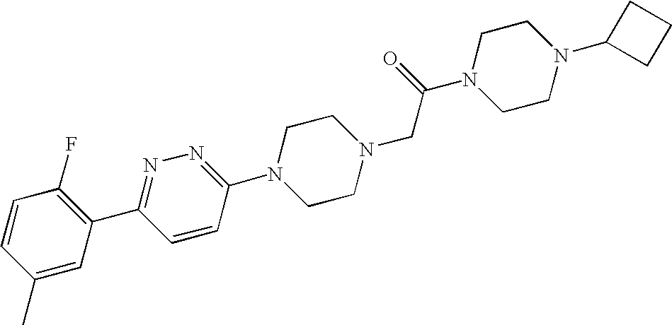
C1(C)=CC(C2=NN=C(N3CCN(CC(N4CCN(C5CCC5)CC4)=O)CC3)C=C2)=C(F)C=C1
